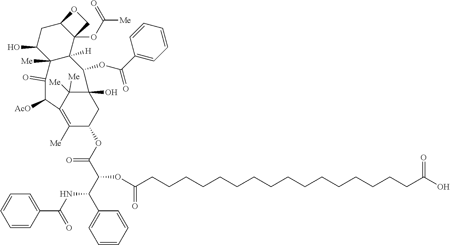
C(=O)(CCCCCCCCCCCCCCCCC(=O)O)OC(C(NC(C1=CC=CC=C1)=O)C1=CC=CC=C1)C(=O)OC1C([Me])=C2C([Me])([Me])C(O)(C1)C(OC(C1=CC=CC=C1)=O)C1([H])C([Me])(C(O)CC3C1(OC([Me])=O)CO3)C(=O)C2[AcO]
